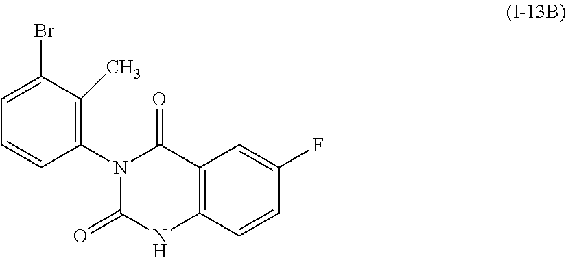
C12=C(C=CC(F)=C1)NC(=O)N(C1=C(C)C(Br)=CC=C1)C2=O
